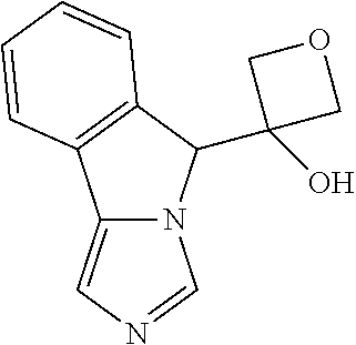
N12C(=CN=C1)C1=C(C2C2(O)COC2)C=CC=C1
